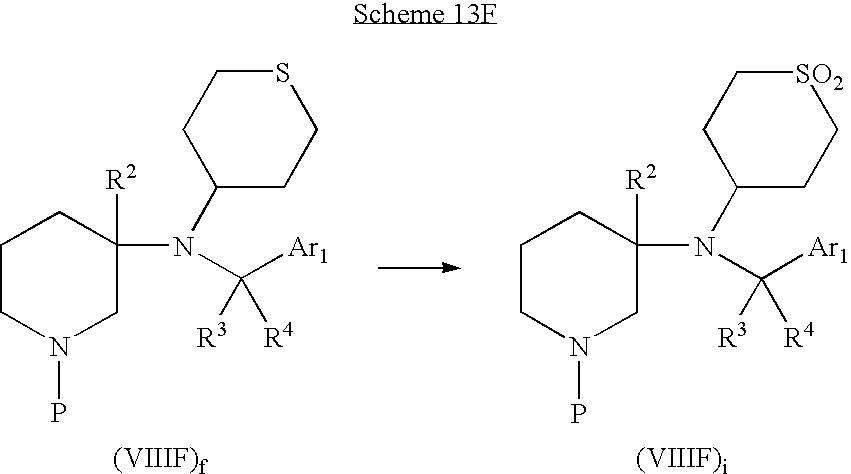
C1CN(P)CC([R2])(N(C([Ar1])([R3])[R4])C2CC[SO2]CC2)C1.[(VIIIF)i].C1CN(P)CC([R2])(N(C([Ar1])([R3])[R4])C2CCSCC2)C1.[(VIIIF)f]
